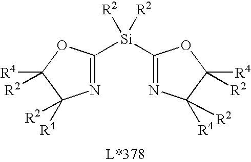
C1([Si]([R2])([R2])C2=NC([R4])([R2])C([R4])([R2])O2)=NC([R4])([R2])C([R4])([R2])O1
